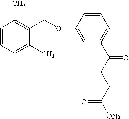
C1=C(OCC2=C(C)C=CC=C2C)C=CC=C1C(CCC([ONa])=O)=O
